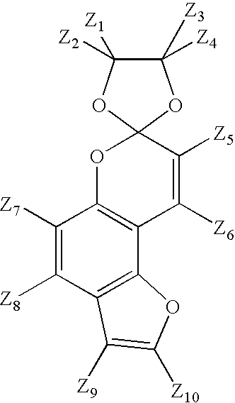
C1([Z7])=C([Z8])C2=C(C3=C1OC1(C([Z5])=C3[Z6])OC([Z2])([Z1])C([Z4])([Z3])O1)OC([Z10])=C2[Z9]
